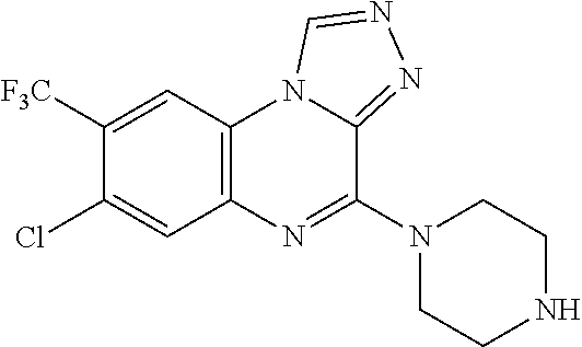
C12=C(C=C([F3C])C(Cl)=C1)N1C(=NN=C1)C(N1CCNCC1)=N2
